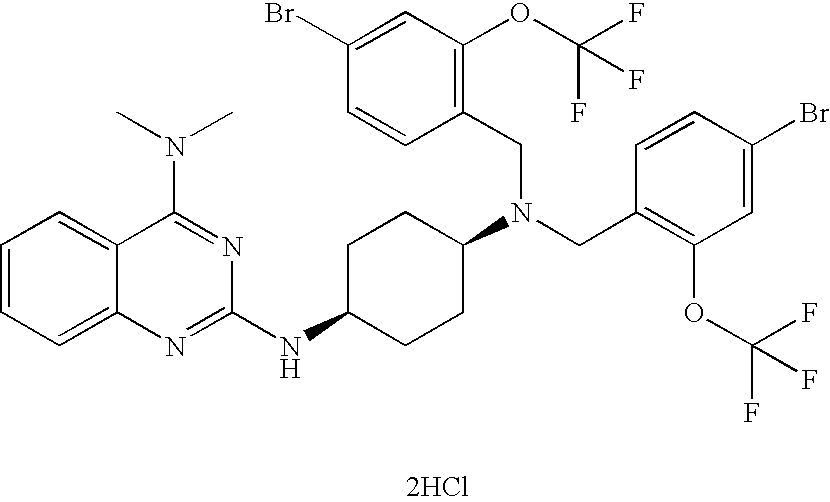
C1=CC=C2C(=C1)C(N(C)C)=NC(NC1CCC(N(CC3=C(OC(F)(F)F)C=C(Br)C=C3)CC3=C(OC(F)(F)F)C=C(Br)C=C3)CC1)=N2.[2HCl]
